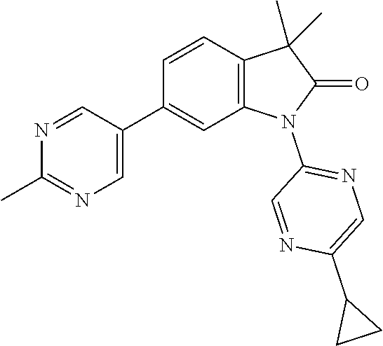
C12=C(C=CC(C3=CN=C(C)N=C3)=C1)C(C)(C)C(=O)N2C1=NC=C(C2CC2)N=C1
